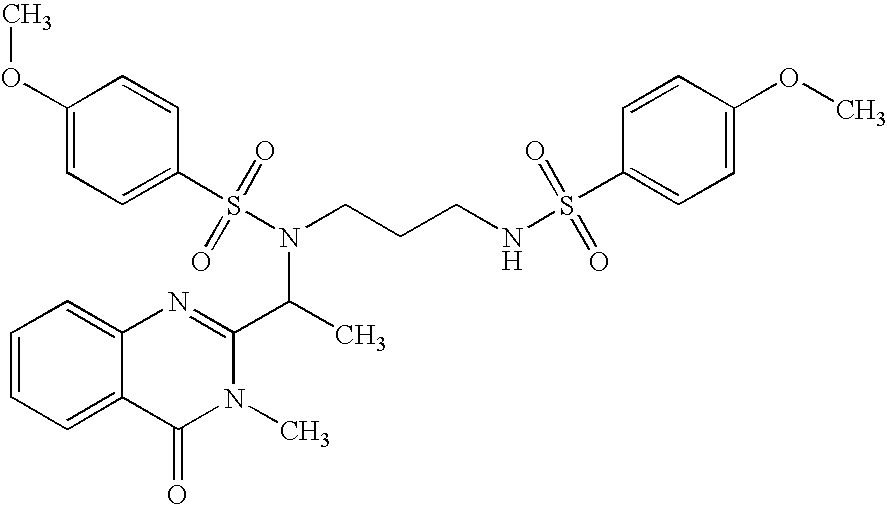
C1=CC=C2C(=C1)N=C(C(C)N(S(C1=CC=C(OC)C=C1)(=O)=O)CCCNS(C1=CC=C(OC)C=C1)(=O)=O)N(C)C2=O
